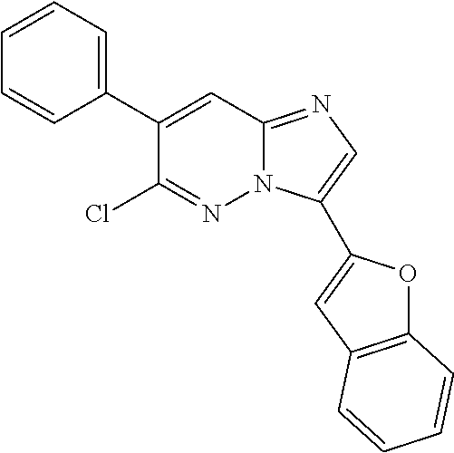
C1(C2=CC=CC=C2)=CC2=NC=C(C3=CC4=C(O3)C=CC=C4)N2N=C1Cl
